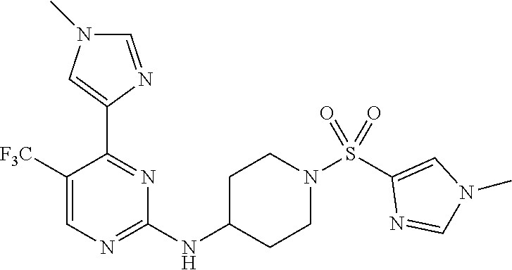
C1(NC2CCN(S(C3=CN(C)C=N3)(=O)=O)CC2)=NC=C([F3C])C(C2=CN(C)C=N2)=N1
